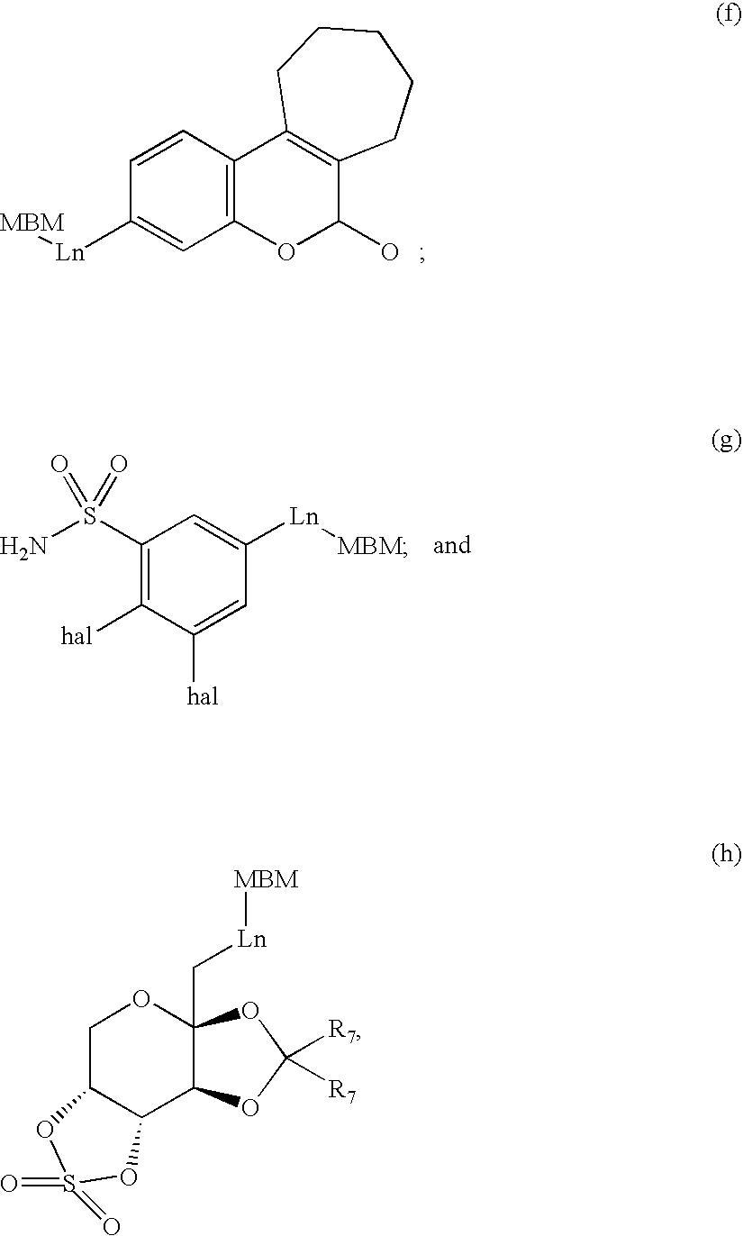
C12=C(C=CC([Ln][MBM])=C1)C1=C(C(O)O2)CCCCC1.C1(S(N)(=O)=O)=C([hal])C([hal])=CC([Ln][MBM])=C1.C1C2C(C3C(C[Ln][MBM])(O1)OC([R7])([R7])O3)OS(=O)(=O)O2
